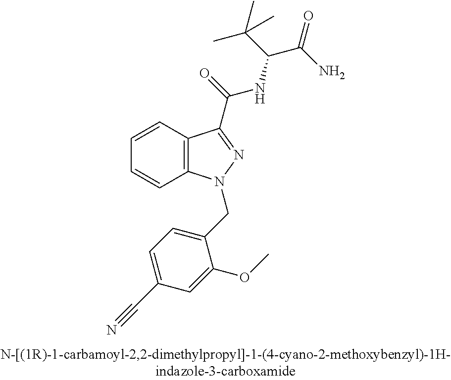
C1=CC2=C(C=C1)N(CC1=CC=C(C#N)C=C1OC)N=C2C(=O)NC(C(C)(C)C)C(=O)N
